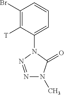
N1=NN(C2=CC=CC(Br)=C2[T])C(=O)N1C
